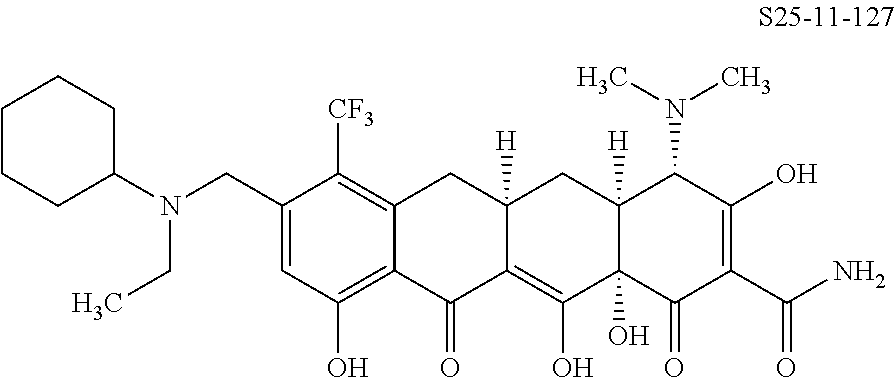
C1(CN(CC)C2CCCCC2)=CC(O)=C2C(=C1[CF3])CC1([H])C(=C(O)C3(O)C([H])(C1)C(N(C)C)C(O)=C(C(N)=O)C3=O)C2=O
